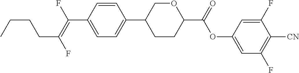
C(C1=CC=C(C2CCC(C(OC3=CC(F)=C([CN])C(F)=C3)=O)OC2)C=C1)(=C(F)CCCC)F
